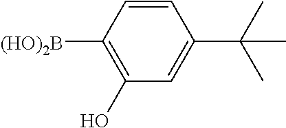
C1([(HO)2B])=C(O)C=C(C(C)(C)C)C=C1
